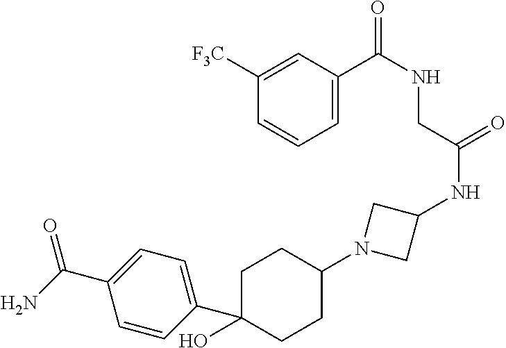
C1C(C2=CC=C(C(N)=O)C=C2)(O)CCC(N2CC(NC(=O)CNC(=O)C3=CC=CC([F3C])=C3)C2)C1
